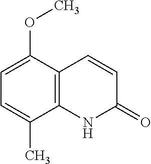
C1=CC(=O)NC2=C1C(OC)=CC=C2C
